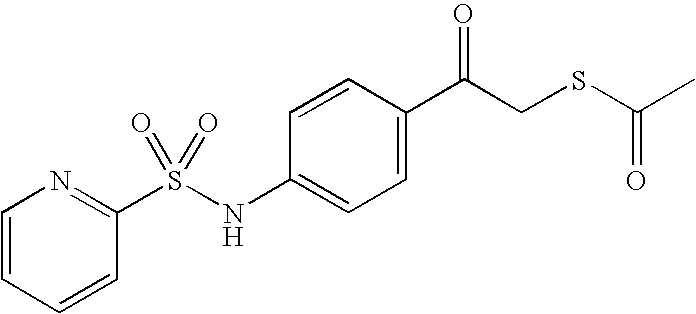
C1=CC=CC(S(NC2=CC=C(C(CSC(C)=O)=O)C=C2)(=O)=O)=N1
